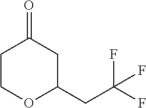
C1COC(CC(F)(F)F)CC1=O
